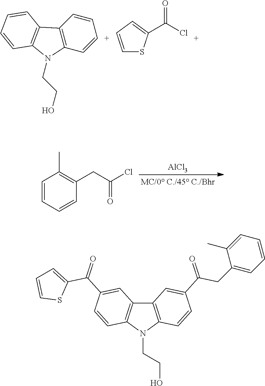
C1=C[C+]=CC2=C1C1=C(N2CCO)C=CC=C1.C1=CC=C(C(=O)Cl)S1.[AlCl3].C1=CC=CC(CC(Cl)=O)=C1C.C12=C(N(CCO)C3=C1C=C(C(C1=CC=CS1)=O)C=C3)C=CC(C(CC1=CC=CC=C1C)=O)=C2
